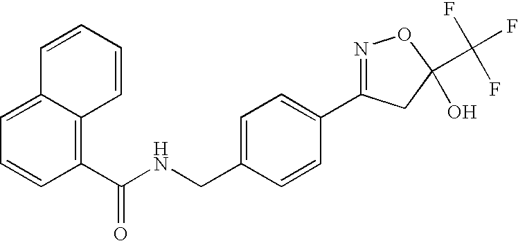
C1(C(NCC2=CC=C(C3=NOC(C(F)(F)F)(O)C3)C=C2)=O)=C2C(=CC=C1)C=CC=C2
